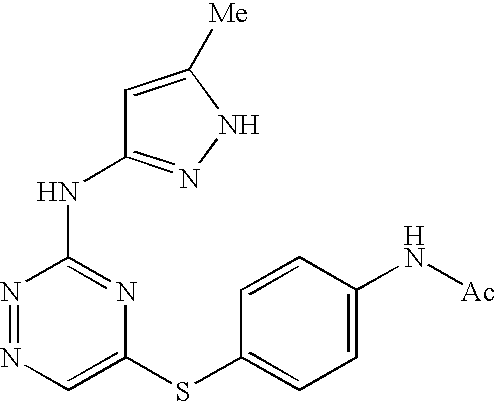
N1=NC(NC2=NNC([Me])=C2)=NC(SC2=CC=C(N[Ac])C=C2)=C1
